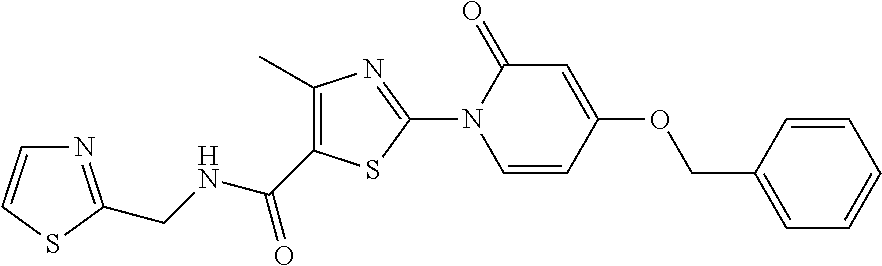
C1=C(OCC2=CC=CC=C2)C=CN(C2=NC(C)=C(C(NCC3=NC=CS3)=O)S2)C1=O
